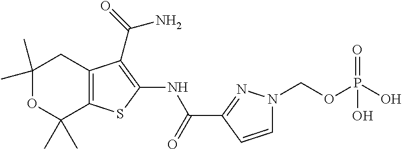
C1(C)(C)OC(C)(C)C2=C(C1)C(C(=O)N)=C(NC(C1=NN(COP(O)(=O)O)C=C1)=O)S2
